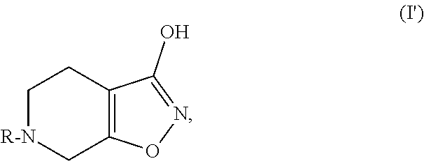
C1[R-N]CC2=C(C1)C(O)=NO2
